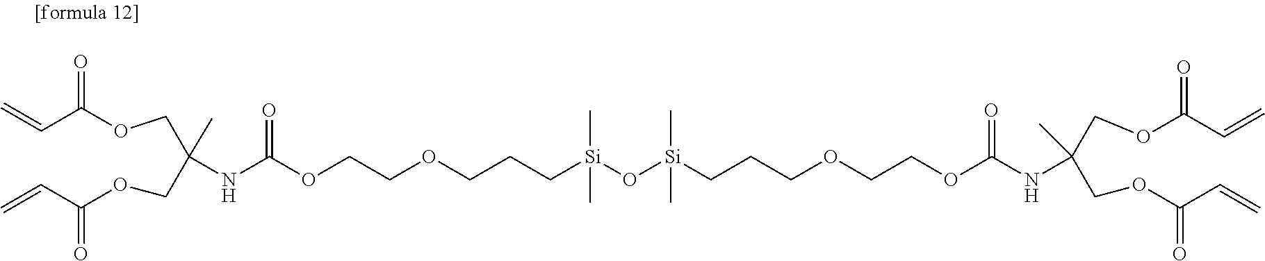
C(NC(OCCOCCC[Si](O[Si](CCCOCCOC(=O)NC(C)(COC(=O)C=C)COC(=O)C=C)(C)C)(C)C)=O)(C)(COC(=O)C=C)COC(=O)C=C
